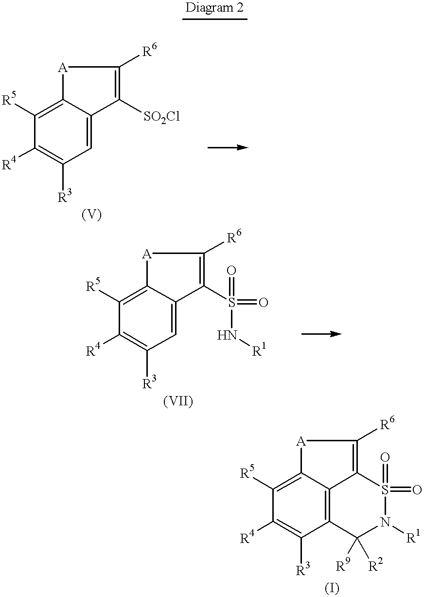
C1=C2C(=C([R5])C([R4])=C1[R3])[A]C([R6])=C2[SO2Cl].C12=C3C(=C([R5])C([R4])=C1[R3])[A]C([R6])=C3S(=O)(=O)N([R1])C2([R9])[R2].C1=C2C(=C([R5])C([R4])=C1[R3])[A]C([R6])=C2S(N[R1])(=O)=O
